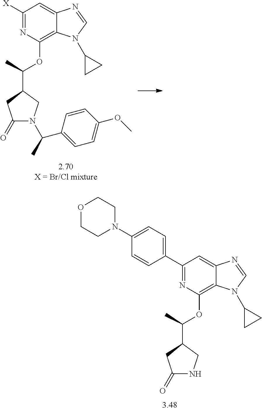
C1([X])=NC(OC(C)C2CN(C(C)C3=CC=C(OC)C=C3)C(=O)C2)=C2C(=C1)N=CN2C1CC1.O1CCN(C2=CC=C(C3=NC(OC(C)C4CNC(=O)C4)=C4C(=C3)N=CN4C3CC3)C=C2)CC1
